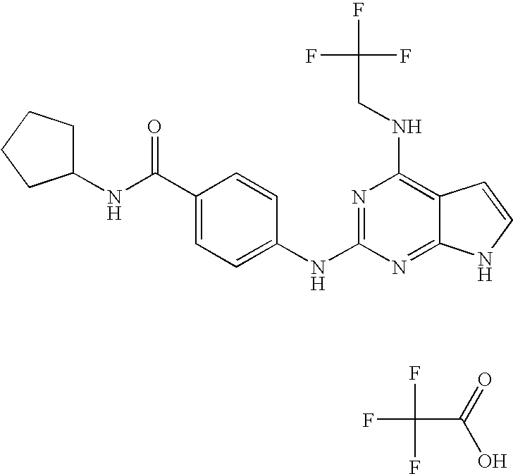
N(C(C1=CC=C(NC2=NC(NCC(F)(F)F)=C3C(=N2)NC=C3)C=C1)=O)C1CCCC1.O=C(O)C(F)(F)F
